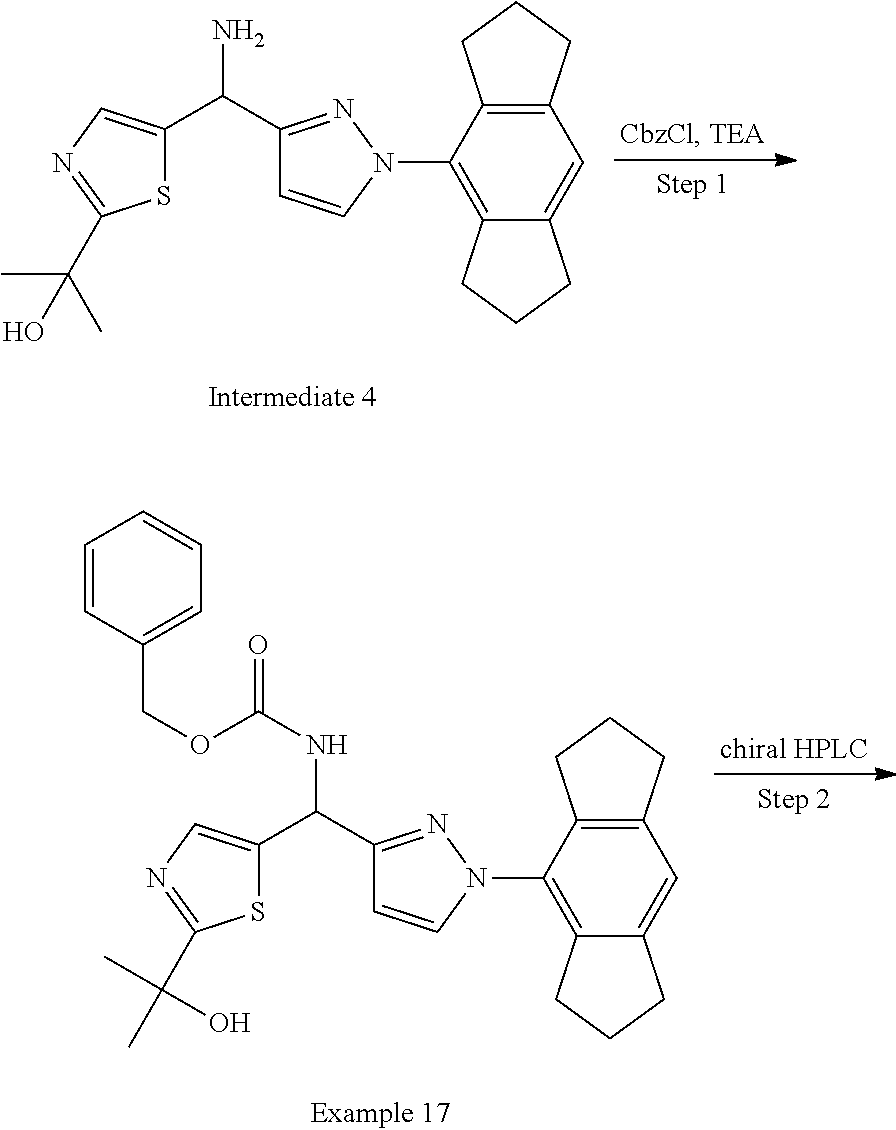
NC(C1=NN(C2=C3C(=CC4=C2CCC4)CCC3)C=C1)C1=CN=C(C(C)(C)O)S1.N(C(C1=NN(C2=C3C(=CC4=C2CCC4)CCC3)C=C1)C1=CN=C(C(O)(C)C)S1)C(=O)OCC1=CC=CC=C1
